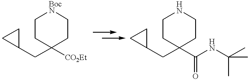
C1CC(CC2CC2)([CO2Et])CC[BocN]1.C1CC(CC2CC2)(C(NC(C)(C)C)=O)CCN1
